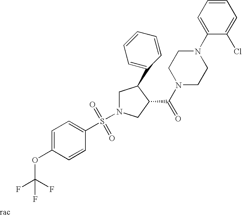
C1N(S(=O)(=O)C2=CC=C(OC(F)(F)F)C=C2)CC(C(N2CCN(C3=CC=CC=C3Cl)CC2)=O)C1C1=CC=CC=C1
